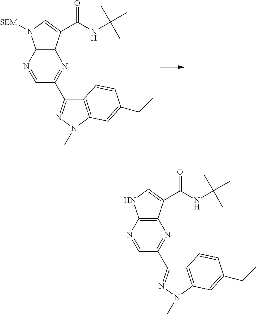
N1=CC(C2=NN(C)C3=C2C=CC(CC)=C3)=NC2=C1N([SEM])C=C2C(NC(C)(C)C)=O.N1=CC(C2=NN(C)C3=C2C=CC(CC)=C3)=NC2=C1NC=C2C(NC(C)(C)C)=O
